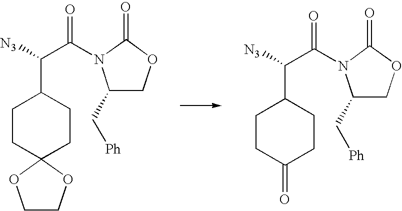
C1COC2(O1)CCC(C(C(=O)N1C(C[Ph])COC1=O)[N3])CC2.C1(=O)CCC(C(C(=O)N2C(C[Ph])COC2=O)[N3])CC1
